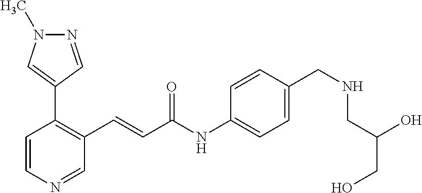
C1=CN=CC(C=CC(=O)NC2=CC=C(CNCC(O)CO)C=C2)=C1C1=CN(C)N=C1
